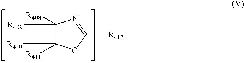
C1([R409])([R408])C([R410])([R411])OC([R412])=N1
